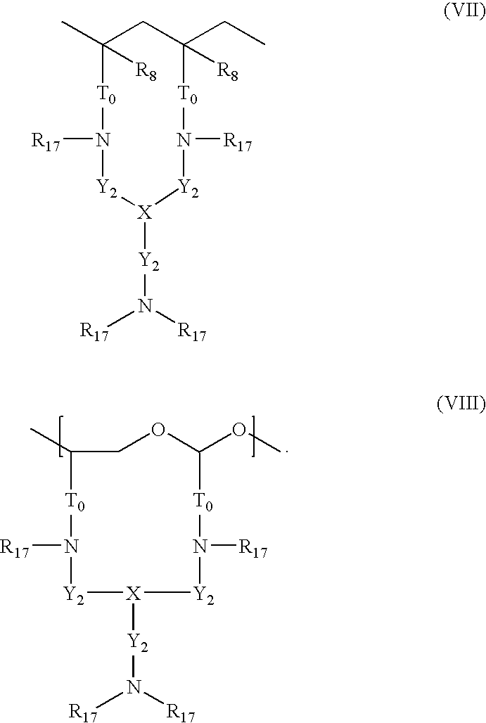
[Y2](N([R17])[R17])[X]1[Y2]N([R17])[T0]C(C)COC(OC)[T0]N([R17])[Y2]1.CC1([R8])CC(CC)([R8])[T0]N([R17])[Y2][X]([Y2]N([R17])[R17])[Y2]N([R17])[T0]1
